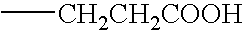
C[CH2CH2COOH]
